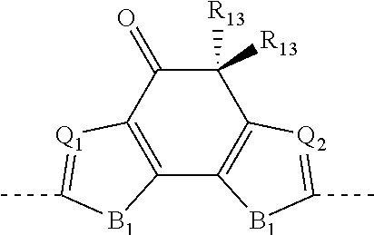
C1([R13])([R13])C(=O)C2=C(C3=C1[Q2]=C(C)[B1]3)[B1]C(C)=[Q1]2
